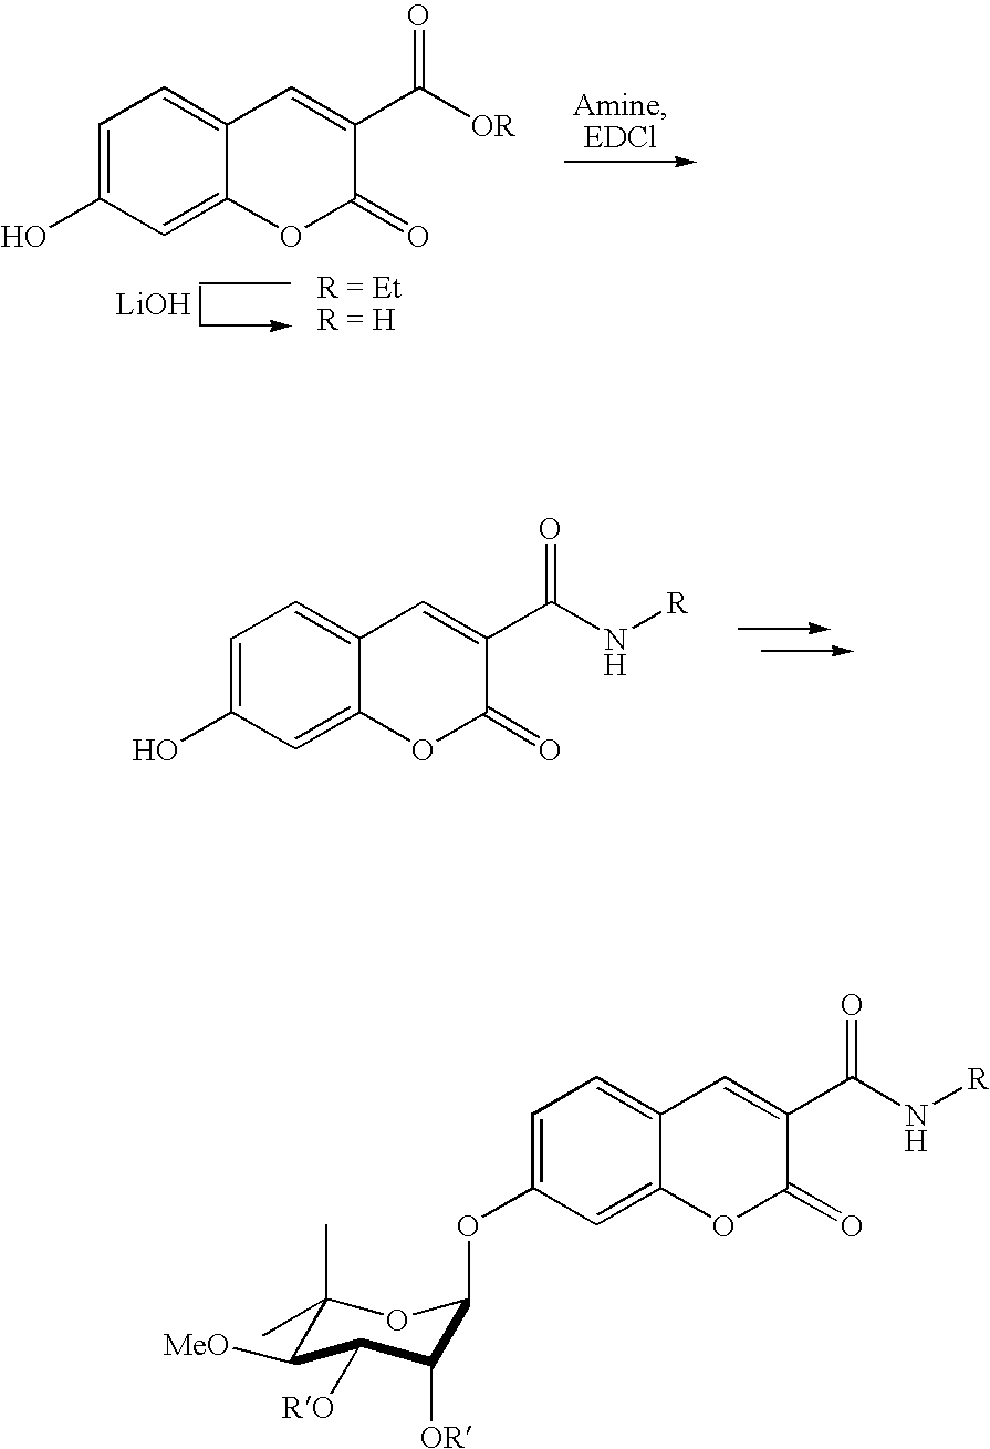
C1=C(O)C=C2C(=C1)C=C(C(N[R])=O)C(=O)O2.[LiOH].C1=C(O)C=C2C(=C1)C=C(C([OR])=O)C(=O)O2.C1=C(OC2C([OR])C([RO])C([MeO])C(C)(C)O2)C=C2C(=C1)C=C(C(N[R])=O)C(=O)O2
